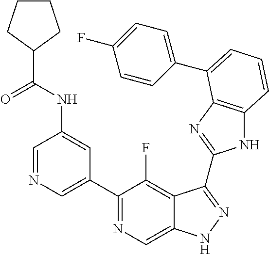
C1=NC=C(C2=NC=C3C(=C2F)C(C2=NC4=C(N2)C=CC=C4C2=CC=C(F)C=C2)=NN3)C=C1NC(=O)C1CCCC1
